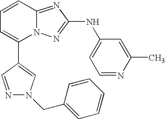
C1(C2=CN(CC3=CC=CC=C3)N=C2)=CC=CC2=NC(NC3=CC=NC(C)=C3)=NN12
